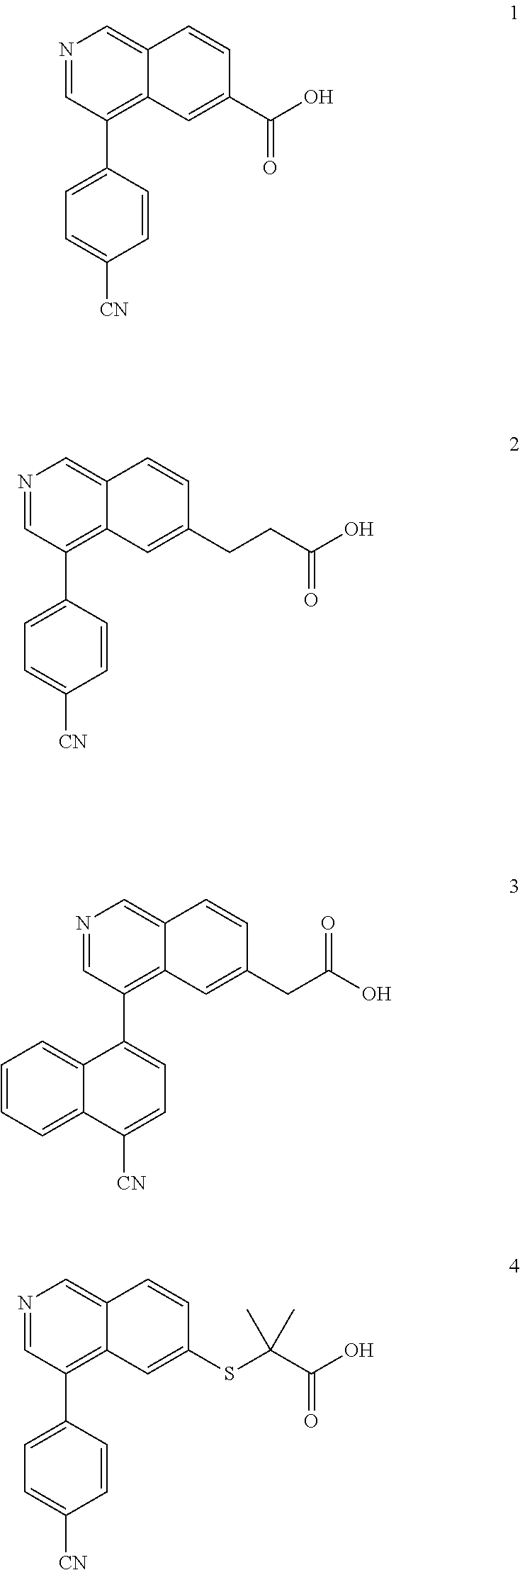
N1=CC(C2=CC=C([CN])C=C2)=C2C(=C1)C=CC(C(=O)O)=C2.N1=CC(C2=CC=C([CN])C=C2)=C2C(=C1)C=CC(CCC(=O)O)=C2.N1=CC(C2=CC=C([CN])C3=CC=CC=C23)=C2C(=C1)C=CC(CC(O)=O)=C2.N1=CC(C2=CC=C([CN])C=C2)=C2C(=C1)C=CC(SC(C(=O)O)(C)C)=C2
